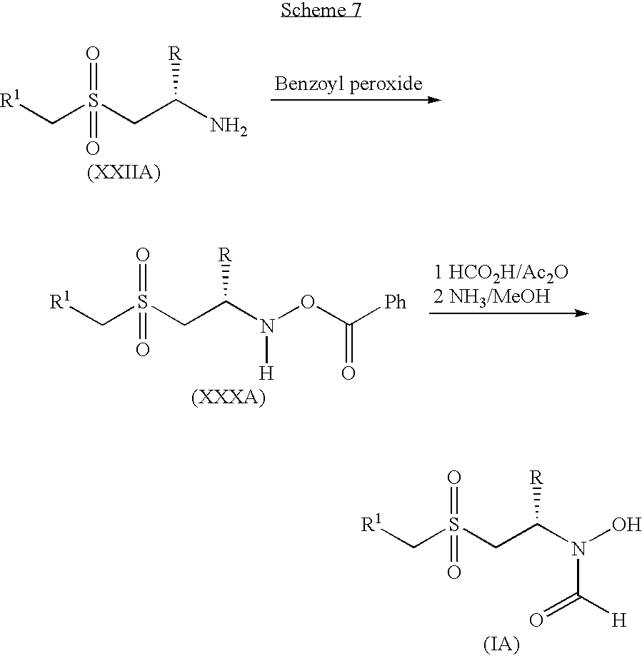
S(CC(N)[R])(C[R1])(=O)=O.S(CC(N([H])OC(=O)[Ph])[R])(C[R1])(=O)=O.S(CC(N(O)C(=O)[H])[R])(C[R1])(=O)=O
